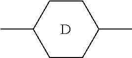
C1(C)CCC(C)CC1.[D]
